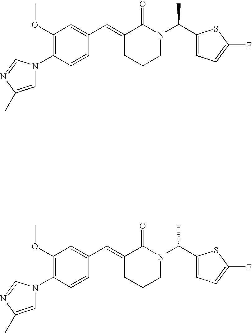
C1=CC(N2C=C(C)N=C2)=C(OC)C=C1C=C1CCCN(C(C2=CC=C(F)S2)C)C1=O.C1=CC(N2C=C(C)N=C2)=C(OC)C=C1C=C1CCCN(C(C2=CC=C(F)S2)C)C1=O
